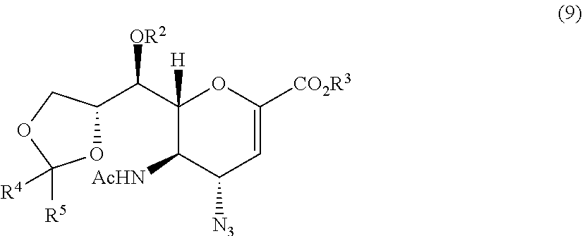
C1(C(C2OC([R5])([R4])OC2)[OR2])([H])C([AcHN])C([N3])C=C([CO2R3])O1
